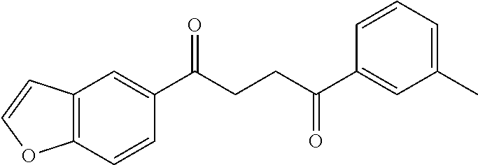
C1(C(CCC(C2=CC(C)=CC=C2)=O)=O)=CC2=C(C=C1)OC=C2
